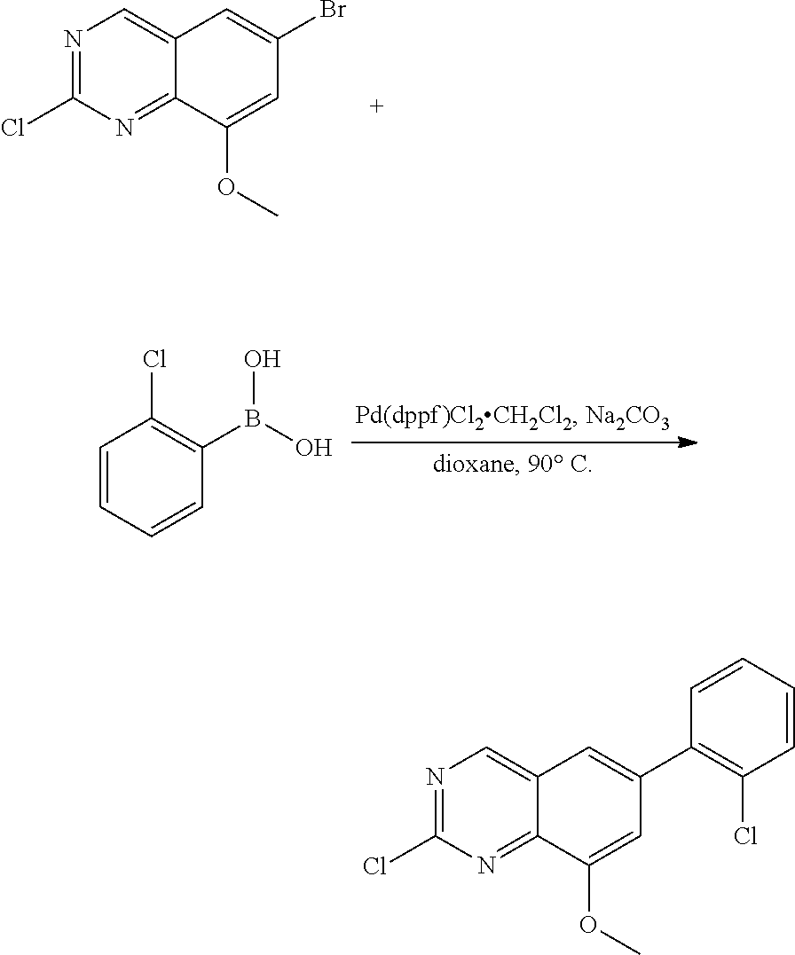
N1=C(Cl)N=C2C(=C1)C=C(Br)C=C2OC.C1=CC=CC(B(O)O)=C1Cl.N1=C(Cl)N=C2C(=C1)C=C(C1=C(Cl)C=CC=C1)C=C2OC
